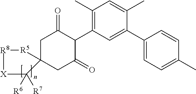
C1C2(CC(=O)C(C3=C(C)C=C(C)C(C4=CC=C(C)C=C4)=C3)C1=O)[R5][R8][X]C2([R6])[R7]
